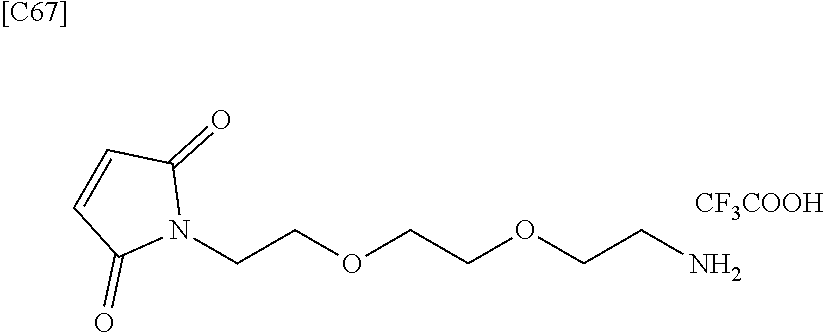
N1(CCOCCOCCN)C(=O)C=CC1=O.[CF3COOH].[[C67]]
